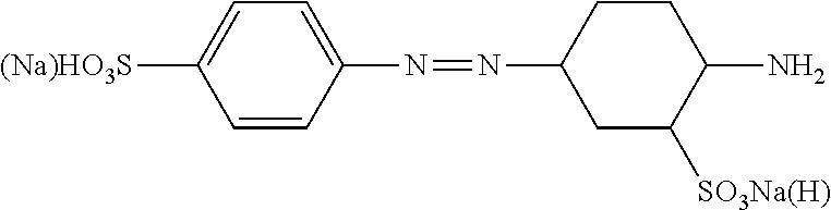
C1([(Na)HO3S])=CC=C(N=NC2CC([SO3Na(H)])C(N)CC2)C=C1
